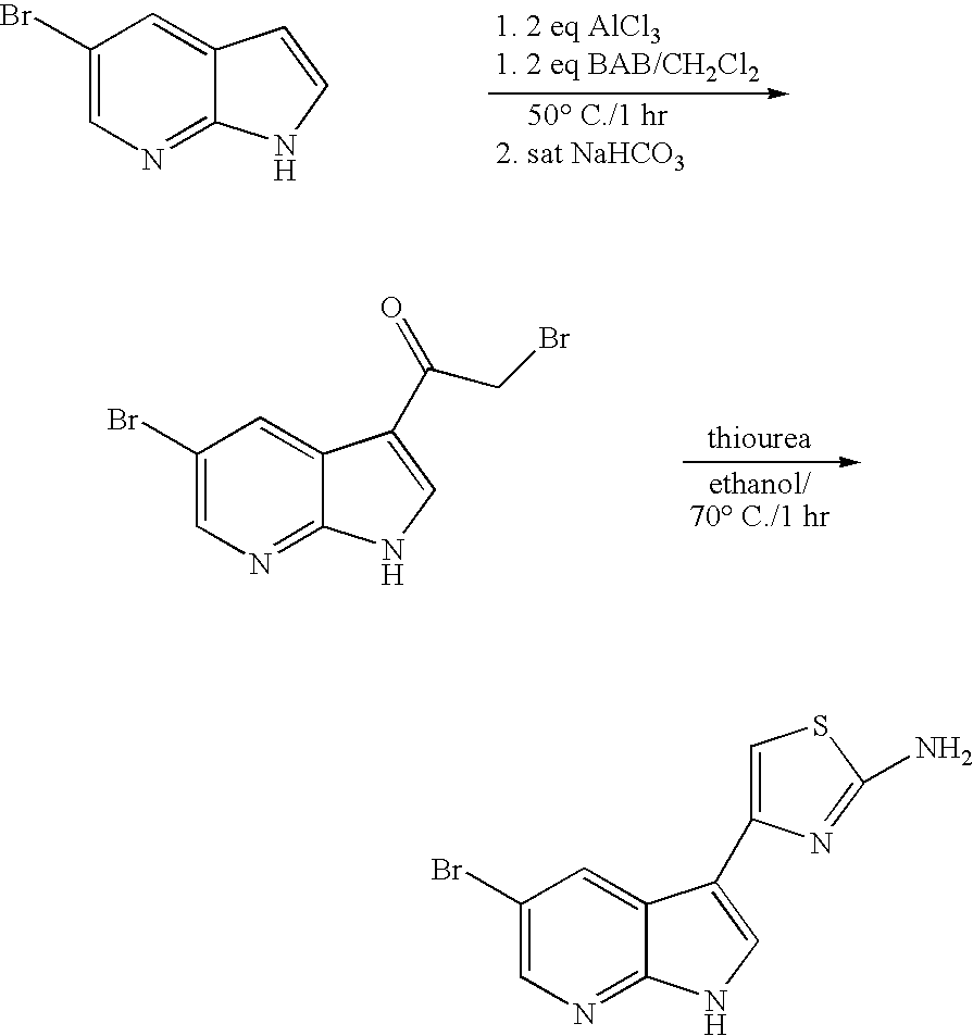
C1(Br)=CN=C2C(=C1)C=CN2.C1(Br)=CN=C2C(=C1)C(C(CBr)=O)=CN2.C1(Br)=CN=C2C(=C1)C(C1=CSC(N)=N1)=CN2
